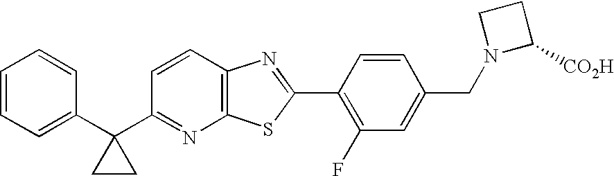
C1=CC=C(C2(C3=NC4=C(C=C3)N=C(C3=C(F)C=C(CN5C([CO2H])CC5)C=C3)S4)CC2)C=C1
